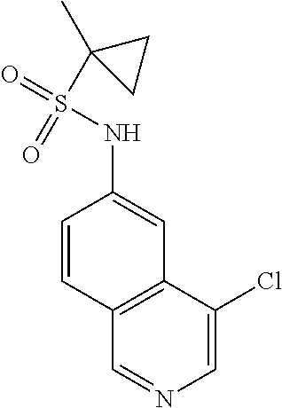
C1(Cl)=CN=CC2=C1C=C(NS(=O)(C1(C)CC1)=O)C=C2
